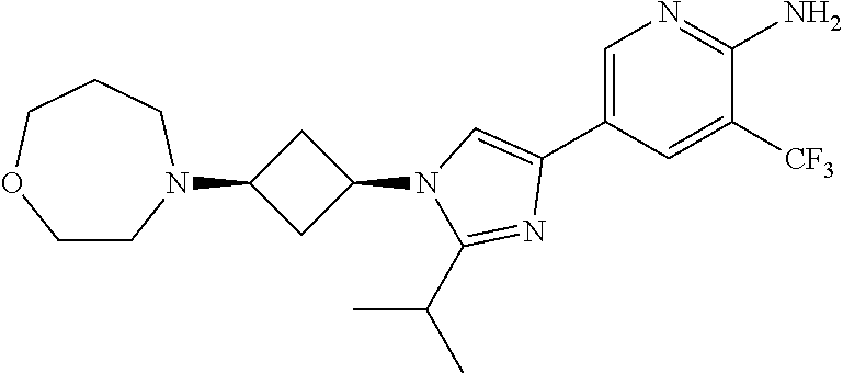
C1=C(C2=CN(C3CC(N4CCOCCC4)C3)C(C(C)C)=N2)C=C([CF3])C(N)=N1
